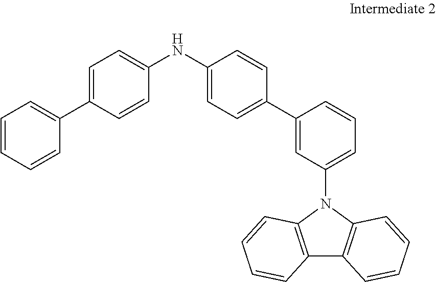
C1=CC=CC(C2=CC=C(NC3=CC=C(C4=CC(N5C6=C(C7=C5C=CC=C7)C=CC=C6)=CC=C4)C=C3)C=C2)=C1
